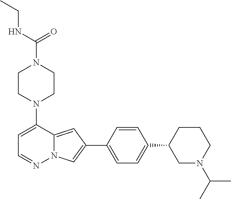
N1(C2=CC=NN3C2=CC(C2=CC=C(C4CN(C(C)C)CCC4)C=C2)=C3)CCN(C(NCC)=O)CC1
